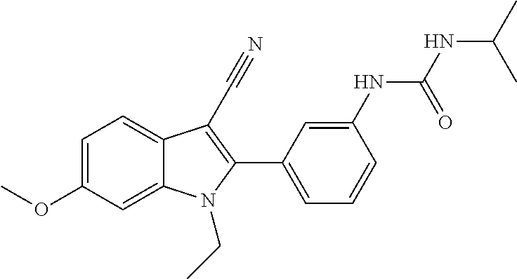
C1=C2C(=CC=C1OC)C(C#N)=C(C1=CC=CC(NC(NC(C)C)=O)=C1)N2CC
